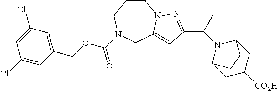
C1CCN(C(OCC2=CC(Cl)=CC(Cl)=C2)=O)CC2=CC(C(C)N3C4CC([CO2H])CC3CC4)=NN12
